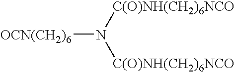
[OCN(CH2)6]N([C(O)NH(CH2)6NCO])[C(O)NH(CH2)6NCO]
